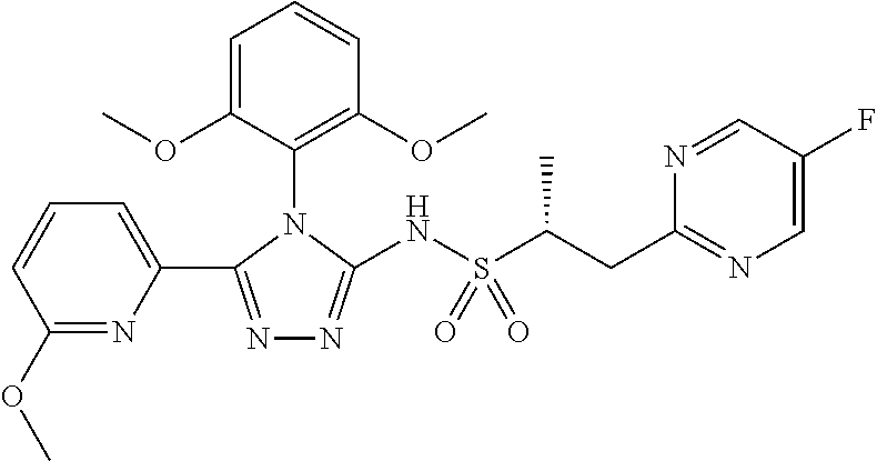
N1=C(C2=CC=CC(OC)=N2)N(C2=C(OC)C=CC=C2OC)C(NS(C(CC2=NC=C(F)C=N2)C)(=O)=O)=N1
